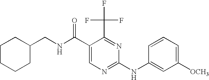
C1(C(=O)NCC2CCCCC2)=CN=C(NC2=CC([OCH3])=CC=C2)N=C1C(F)(F)F
